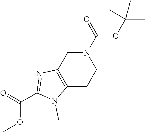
C1N(C(=O)OC(C)(C)C)CC2=C(C1)N(C)C(C(=O)OC)=N2
